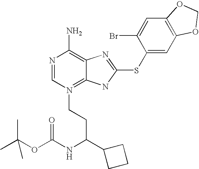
N1=CN(CCC(C2CCC2)NC(OC(C)(C)C)=O)=C2C(=C1N)N=C(SC1=CC3=C(C=C1Br)OCO3)N2
